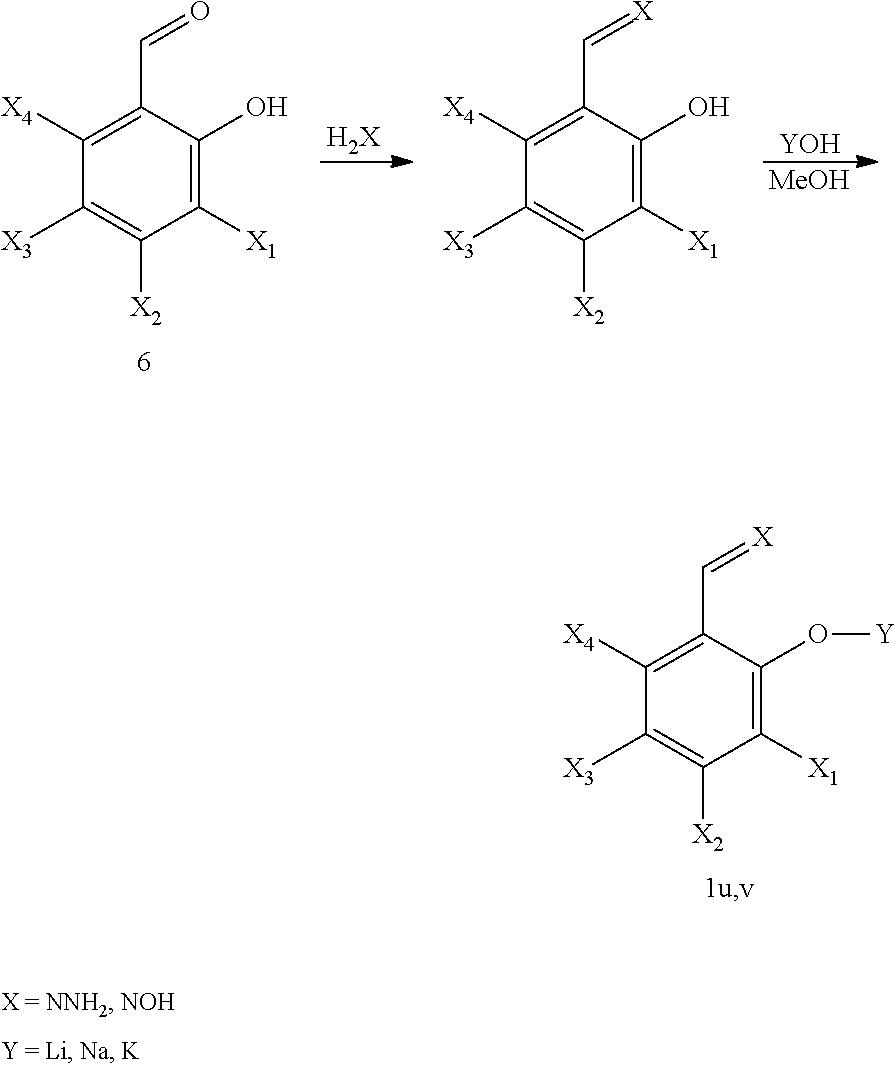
C1([X1])=C(O)C(C=[X])=C([X4])C([X3])=C1[X2].[YOH].[MeOH].C1([X1])=C(O)C(C=O)=C([X4])C([X3])=C1[X2].[H2X].C1([X1])=C(O[Y])C(C=[X])=C([X4])C([X3])=C1[X2]
